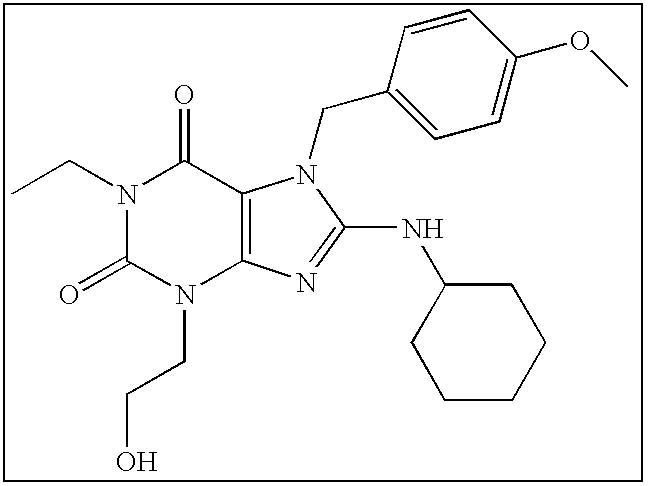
N1(CC)C(=O)N(CCO)C2=C(C1=O)N(CC1=CC=C(OC)C=C1)C(NC1CCCCC1)=N2
